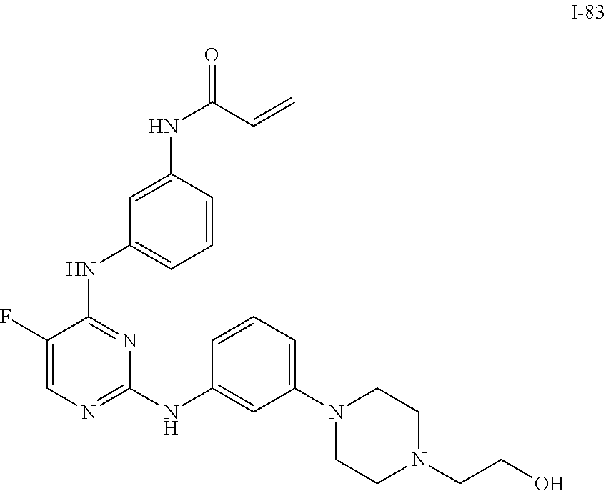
C1=CC(NC(=O)C=C)=CC(NC2=NC(NC3=CC(N4CCN(CCO)CC4)=CC=C3)=NC=C2F)=C1
